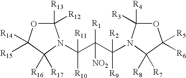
C1([R13])([R12])OC([R14])([R15])C([R16])([R17])N1C(C([R1])(C([R2])([R9])N1C([R4])([R3])OC([R5])([R6])C1([R8])[R7])[NO2])([R11])[R10]
